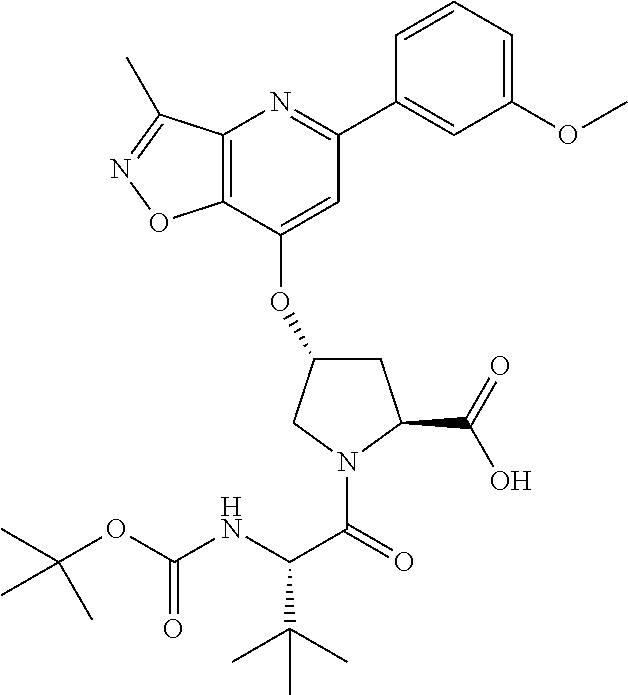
C12=C(C(OC3CC(C(=O)O)N(C(=O)C(NC(=O)OC(C)(C)C)C(C)(C)C)C3)=CC(C3=CC(OC)=CC=C3)=N1)ON=C2C
